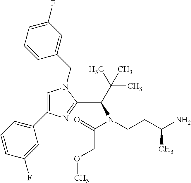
C1(C2=CC=CC(F)=C2)=CN(CC2=CC(F)=CC=C2)C(C(C(C)(C)C)N(CCC(N)C)C(=O)COC)=N1
